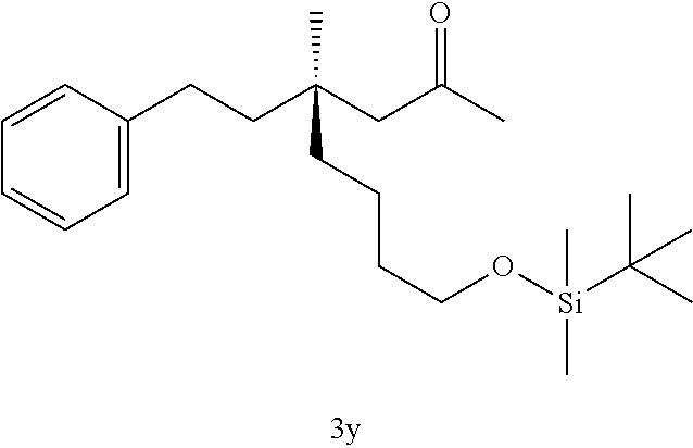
C1=CC(CCC(CC(C)=O)(CCCCO[Si](C(C)(C)C)(C)C)C)=CC=C1
